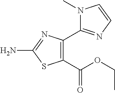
N1(C)C(C2=C(C(OCC)=O)SC(N)=N2)=NC=C1
